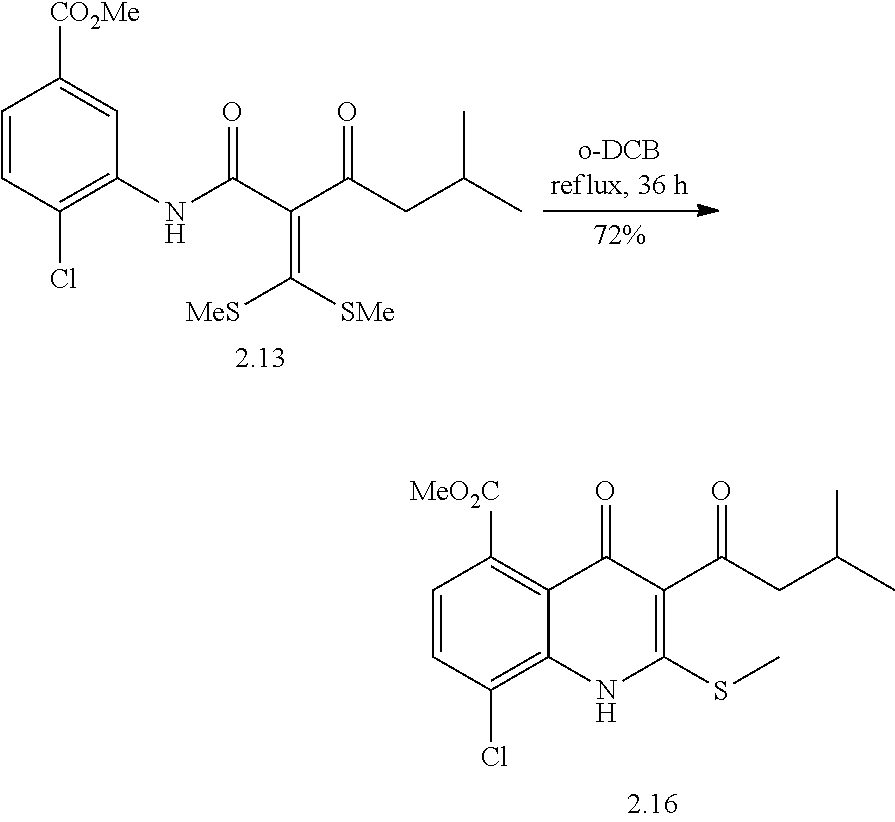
C1=CC(Cl)=C(NC(C(C(CC(C)C)=O)=C([SMe])[MeS])=O)C=C1[CO2Me].C1=CC(Cl)=C2C(=C1[MeO2C])C(=O)C(C(CC(C)C)=O)=C(SC)N2
